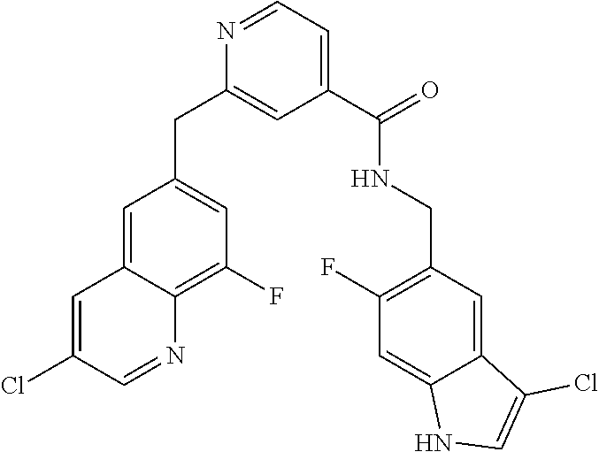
C1(C(=O)NCC2=C(F)C=C3C(=C2)C(Cl)=CN3)=CC=NC(CC2=CC(F)=C3C(=C2)C=C(Cl)C=N3)=C1
